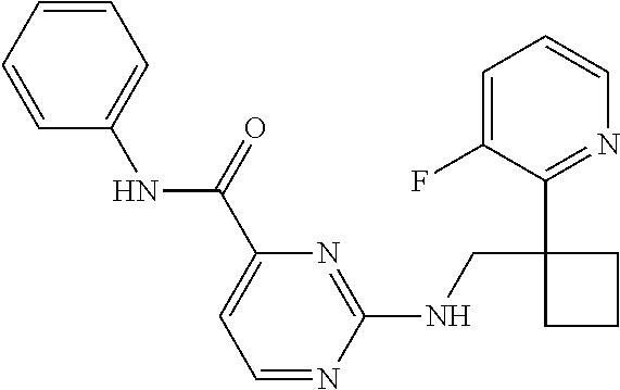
C1(NCC2(C3=NC=CC=C3F)CCC2)=NC(C(=O)NC2=CC=CC=C2)=CC=N1
